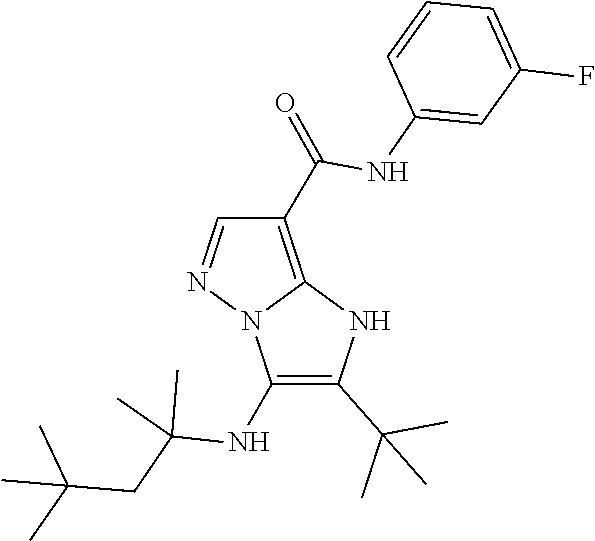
CC(C)(CC(C)(C)NC1=C(C(C)(C)C)NC2=C(C(NC3=CC(F)=CC=C3)=O)C=NN21)C
